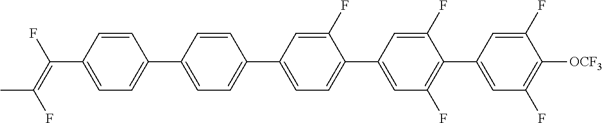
C1=CC(C(=C(F)C)F)=CC=C1C1=CC=C(C2=CC=C(C3=CC(F)=C(C4=CC(F)=C([OCF3])C(F)=C4)C(F)=C3)C(F)=C2)C=C1
